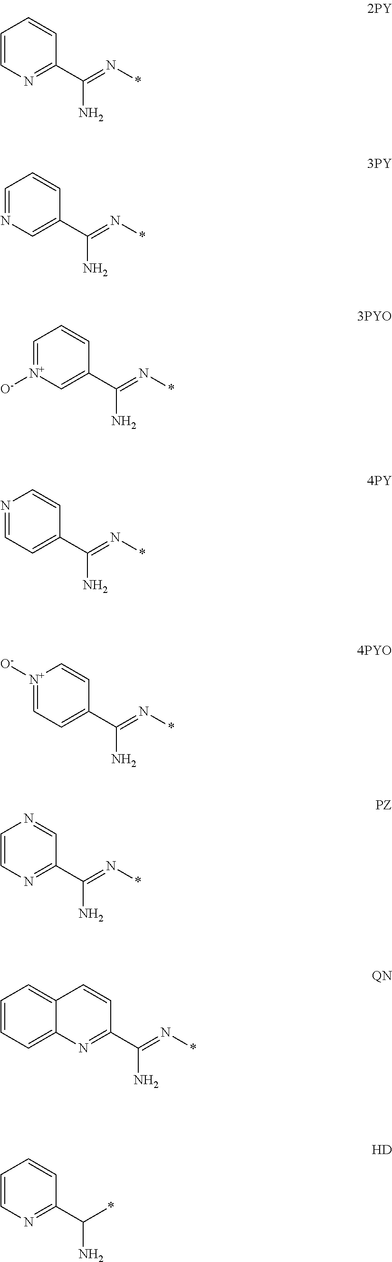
C1=CN=C(C(=N*)N)C=C1.C1=NC=C(C(=N*)N)C=C1.C1=[N+]([O-])C=C(C(=N*)N)C=C1.N1=CC=C(C(=N*)N)C=C1.[N+]1([O-])=CC=C(C(=N*)N)C=C1.C1=CN=C(C(=N*)N)C=N1.C12=CC=CC=C1N=C(C(=N*)N)C=C2.C1=CN=C(C(*)N)C=C1
